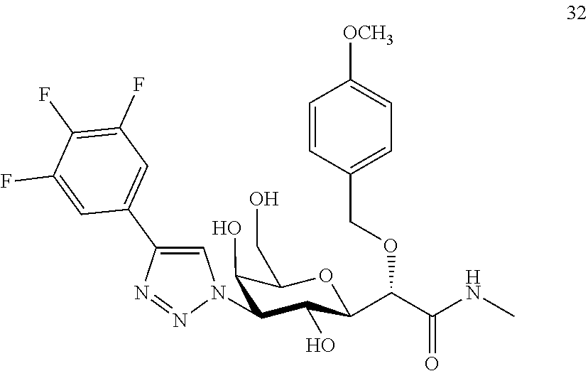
C1(O)C(CO)OC(C(C(NC)=O)OCC2=CC=C([OCH3])C=C2)C(O)C1N1C=C(C2=CC(F)=C(F)C(F)=C2)N=N1
